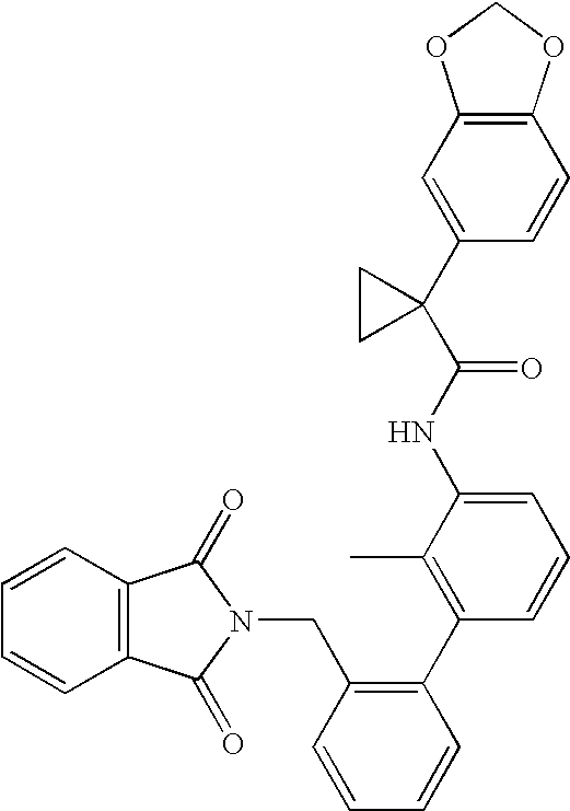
C1=CC2=C(C=C1)C(=O)N(CC1=C(C3=C(C)C(NC(C4(C5=CC6=C(C=C5)OCO6)CC4)=O)=CC=C3)C=CC=C1)C2=O
